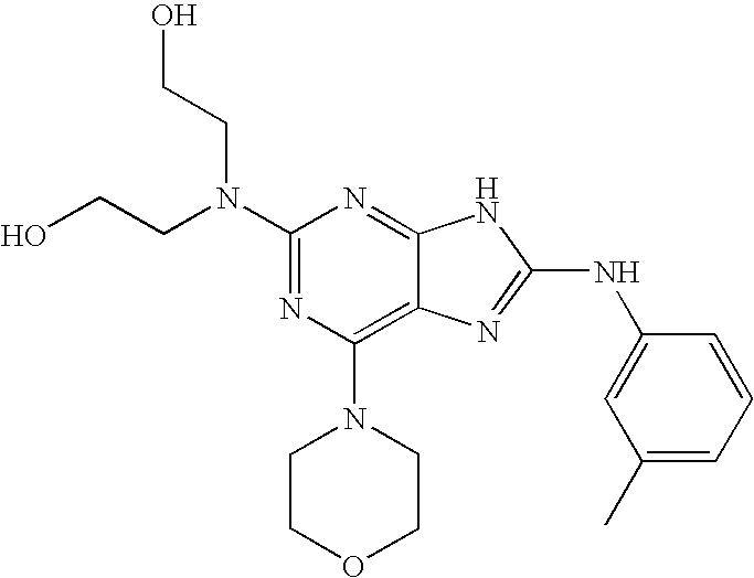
N(C1=NC(N2CCOCC2)=C2C(=N1)NC(NC1=CC(C)=CC=C1)=N2)(CCO)CCO
